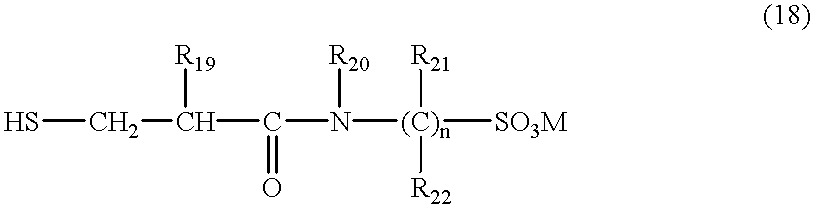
SCC([R19])C(=O)N([R20])[(C)n]([R21])([R22])[SO3M]
